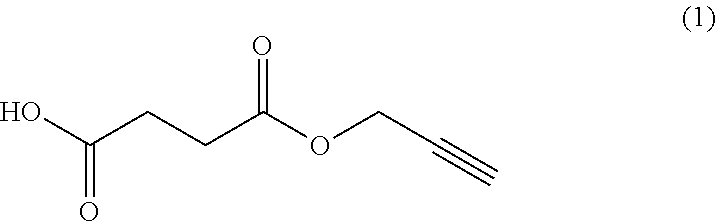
OC(CCC(OCC#C)=O)=O
